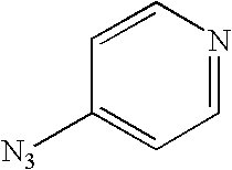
C1=NC=CC([N3])=C1
